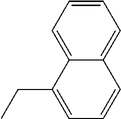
C1=CC=C2C(=C1)C=CC=C2CC
